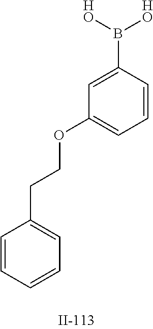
C1=CC=CC=C1CCOC1=CC=CC(B([HO])[HO])=C1
